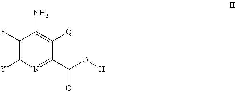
C1(F)=C([Y])N=C(C(=O)O[H])C([Q])=C1N
